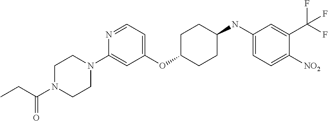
C1(OC2CCC(NC3=CC=C([NO2])C(C(F)(F)F)=C3)CC2)=CC=NC(N2CCN(C(CC)=O)CC2)=C1
